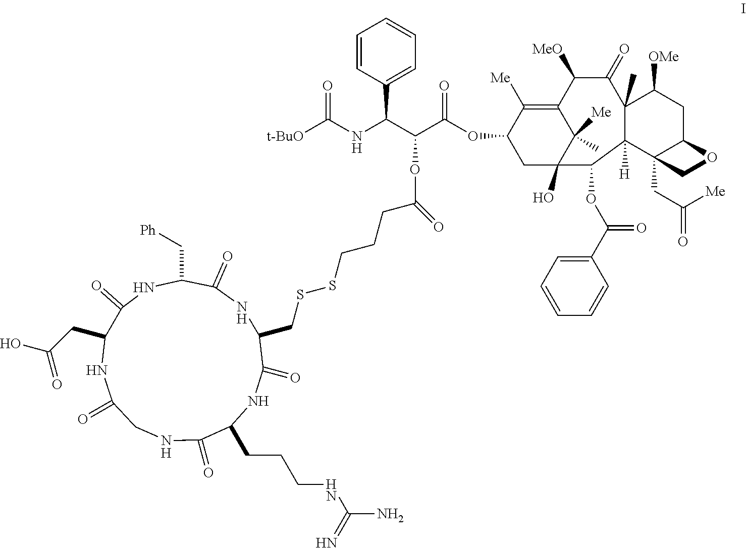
C1NC(=O)C(CCCNC(N)=N)NC(=O)C(CSSCCCC(OC(C(NC([t-BuO])=O)C2=CC=CC=C2)C(OC2C([Me])=C3C([Me])(C)C(O)(C2)C(OC(C2=CC=CC=C2)=O)C2([H])C(C)(C(=O)C3[MeO])C([OMe])CC3C2(CC([Me])=O)CO3)=O)=O)NC(=O)C(C[Ph])NC(=O)C(CC(O)=O)NC1=O
